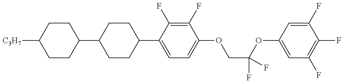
C1(C2CCC(C3=CC=C(OCC(OC4=CC(F)=C(F)C(F)=C4)(F)F)C(F)=C3F)CC2)CCC([C3H7])CC1
